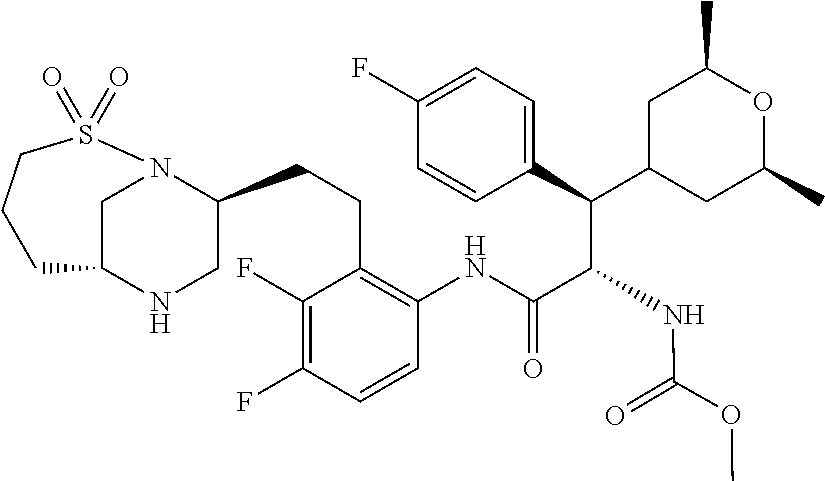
C(C(C(C1=CC=C(F)C=C1)C1CC(C)OC(C)C1)NC(OC)=O)(=O)NC1=C(CCC2CNC3CN2S(=O)(=O)CCC3)C(F)=C(F)C=C1
